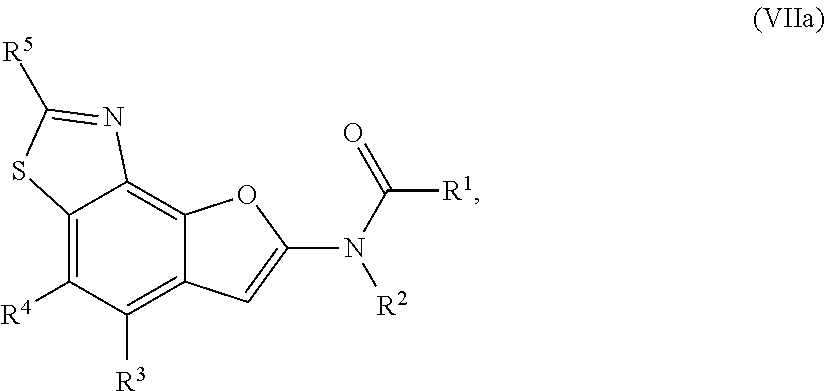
C12=C([R4])C([R3])=C3C(=C1N=C([R5])S2)OC(N([R2])C([R1])=O)=C3
